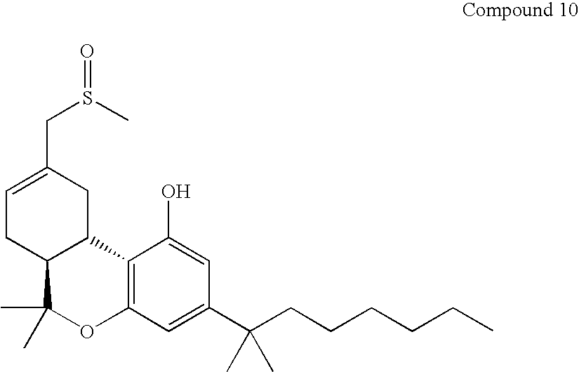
C1=C(CS(=O)C)CC2C(C1)C(C)(C)OC1=C2C(O)=CC(C(CCCCCC)(C)C)=C1
